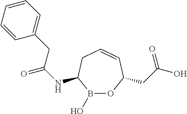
N(C1B(O)OC(CC(O)=O)C=CC1)C(=O)CC1=CC=CC=C1
